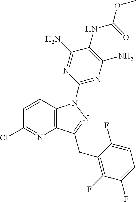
C1=CC2=C(N=C1Cl)C(CC1=C(F)C(F)=CC=C1F)=NN2C1=NC(N)=C(NC(OC)=O)C(N)=N1
